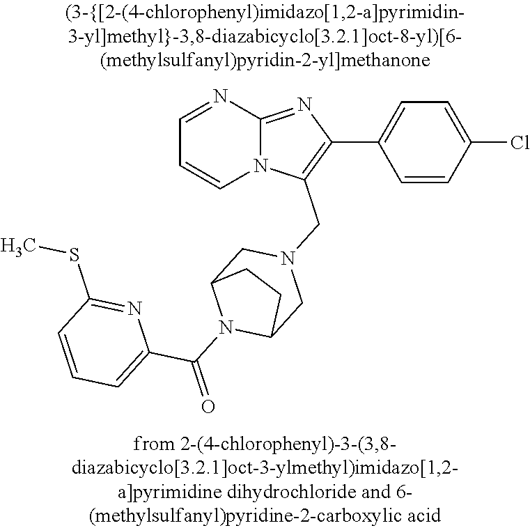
N12C(=NC(C3=CC=C(Cl)C=C3)=C1CN1CC3N(C(=O)C4=CC=CC(SC)=N4)C(C1)CC3)N=CC=C2
